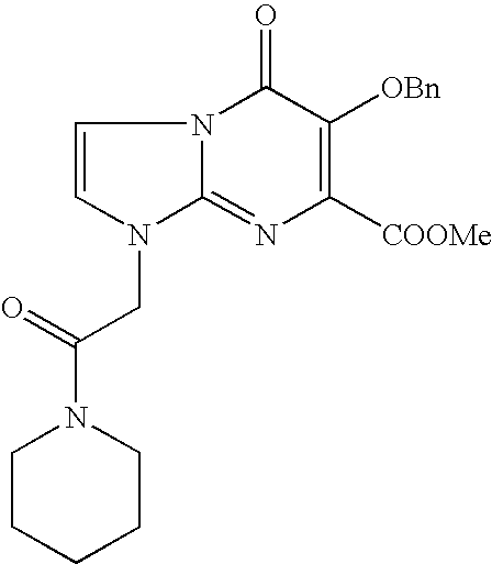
N12C(=NC([COOMe])=C([OBn])C1=O)N(CC(N1CCCCC1)=O)C=C2
